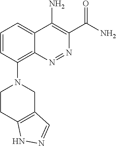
C1=CC(N2CCC3=C(C2)C=NN3)=C2C(=C1)C(N)=C(C(N)=O)N=N2
